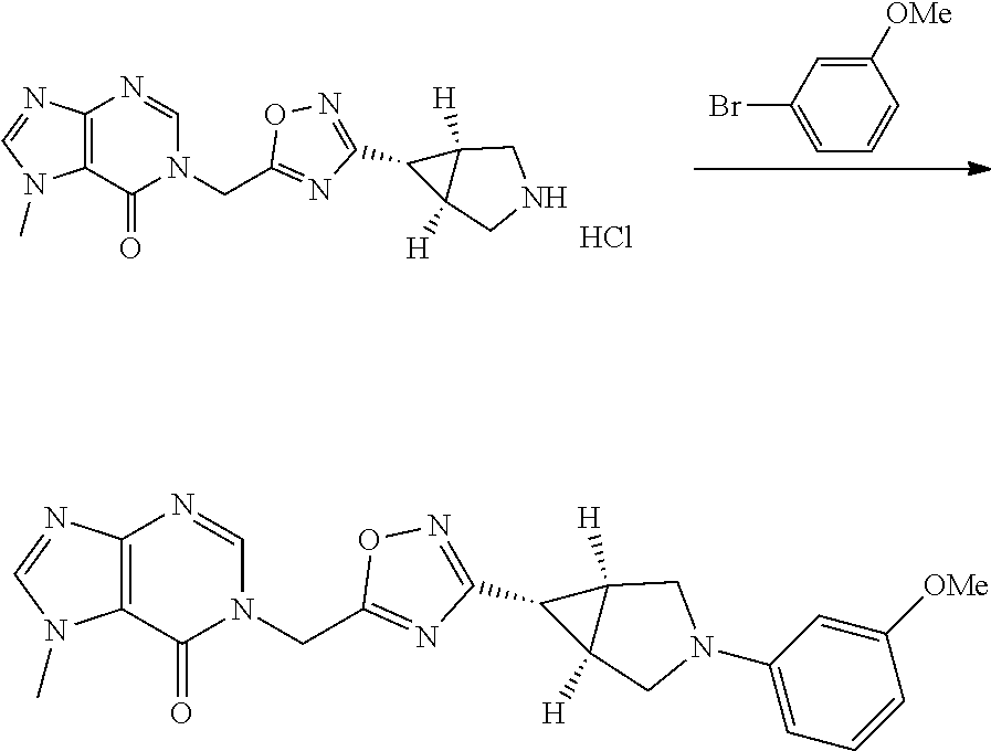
C1=C([OMe])C=CC=C1Br.C12([H])C(C3=NOC(CN4C(=O)C5=C(N=CN5C)N=C4)=N3)C1([H])CNC2.Cl.C12([H])C(C3=NOC(CN4C(=O)C5=C(N=CN5C)N=C4)=N3)C1([H])CN(C1=CC=CC([OMe])=C1)C2
